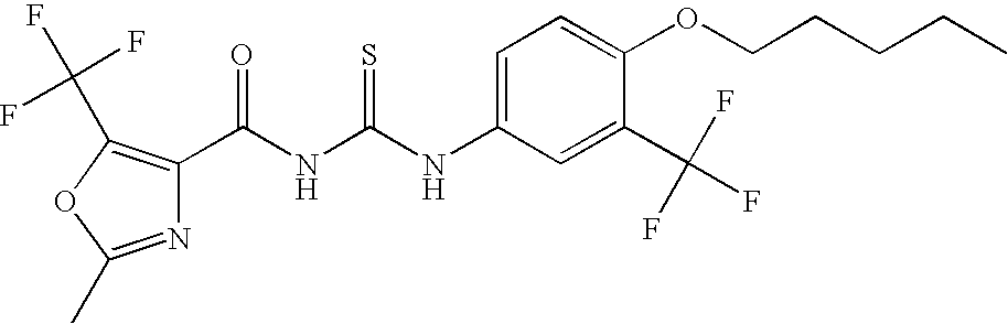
N(C(NC(=O)C1=C(C(F)(F)F)OC(C)=N1)=S)C1=CC=C(OCCCCC)C(C(F)(F)F)=C1
